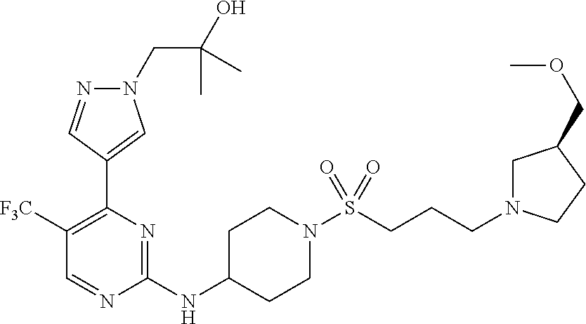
N1(CC(O)(C)C)N=CC(C2=C([F3C])C=NC(NC3CCN(S(=O)(=O)CCCN4CC(COC)CC4)CC3)=N2)=C1
